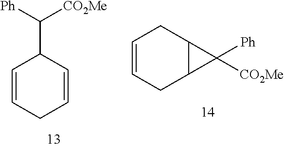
C1=CCC2C(C1)C2([Ph])[CO2Me].C1=CCC=CC1C([Ph])[CO2Me]
